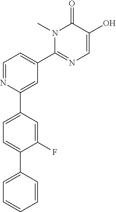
C1(C2=CC=C(C3=CC=CC=C3)C(F)=C2)=CC(C2=NC=C(O)C(=O)N2C)=CC=N1
